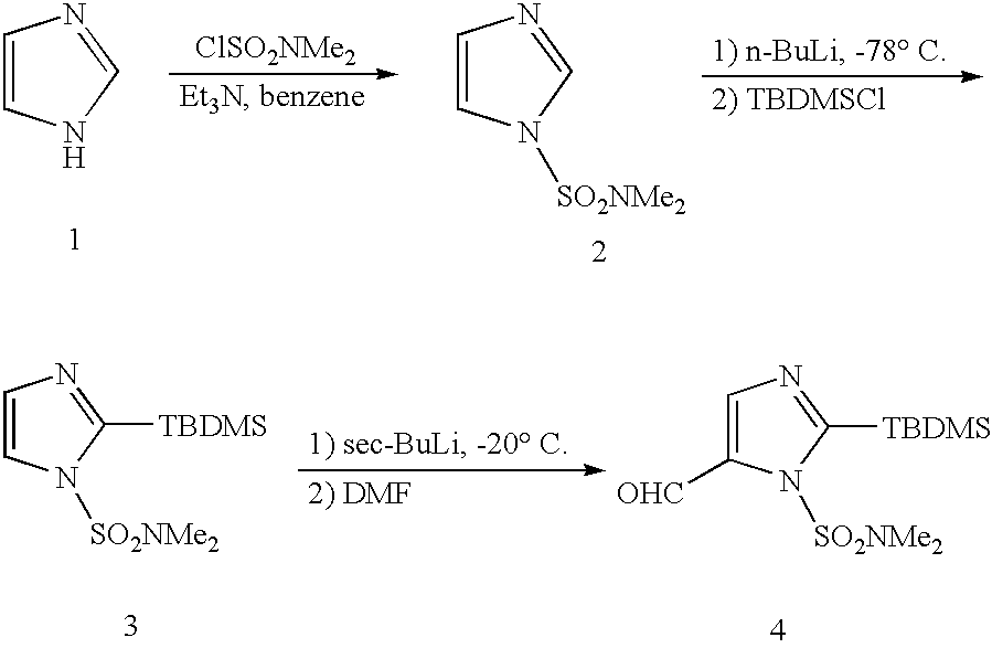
C1=CNC=N1.C1=CN([SO2NMe2])C=N1.C1=CN([SO2NMe2])C([TBDMS])=N1.C1=C([OHC])N([SO2NMe2])C([TBDMS])=N1
